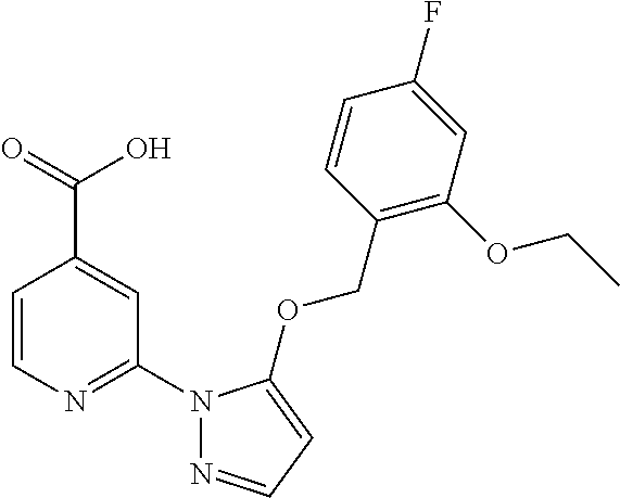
C1=CN=C(N2N=CC=C2OCC2=C(OCC)C=C(F)C=C2)C=C1C(=O)O
